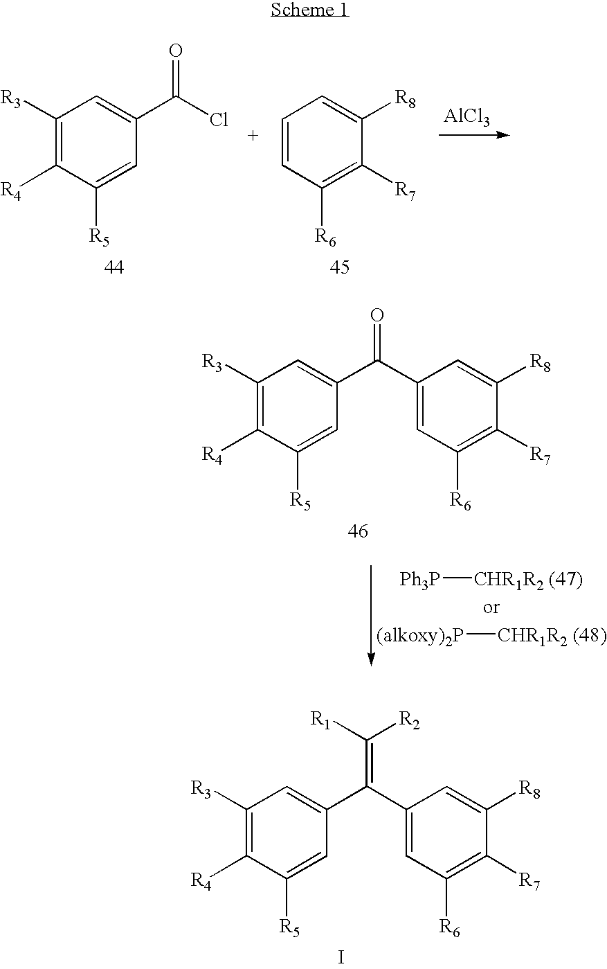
C1([R3])=C([R4])C([R5])=CC(C(=O)C2=CC([R6])=C([R7])C([R8])=C2)=C1.[Ph3P][CHR1R2 (47)].[(alkoxy)2P][CHR1R2 (48)].C1([R3])=C([R4])C([R5])=CC(C(=C([R1])[R2])C2=CC([R6])=C([R7])C([R8])=C2)=C1.I.C1([R3])=C([R4])C([R5])=CC(C(Cl)=O)=C1.C1=CC([R6])=C([R7])C([R8])=C1.[AlCl3]
